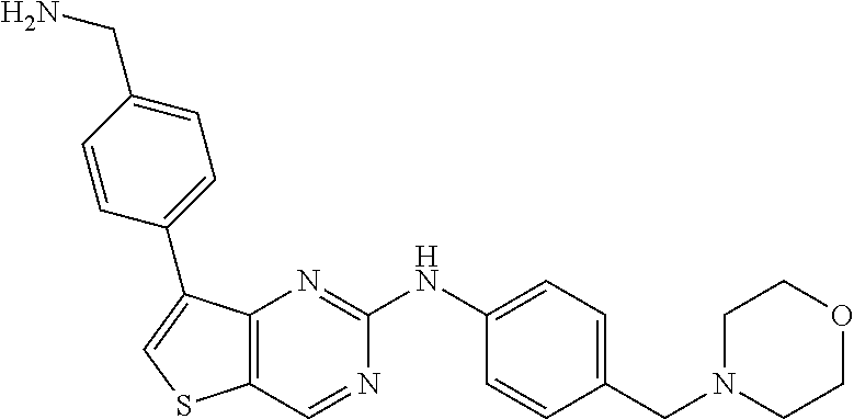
C1=C(NC2=NC3=C(C=N2)SC=C3C2=CC=C(CN)C=C2)C=CC(CN2CCOCC2)=C1
